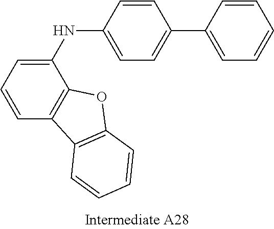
C1(NC2=CC=C(C3=CC=CC=C3)C=C2)=CC=CC2=C1OC1=C2C=CC=C1
